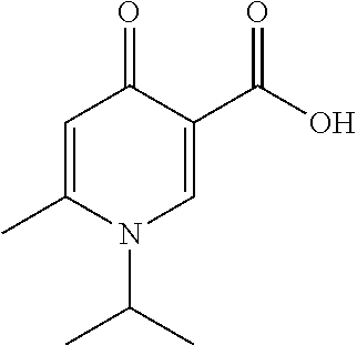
C1=C(C)N(C(C)C)C=C(C(O)=O)C1=O
